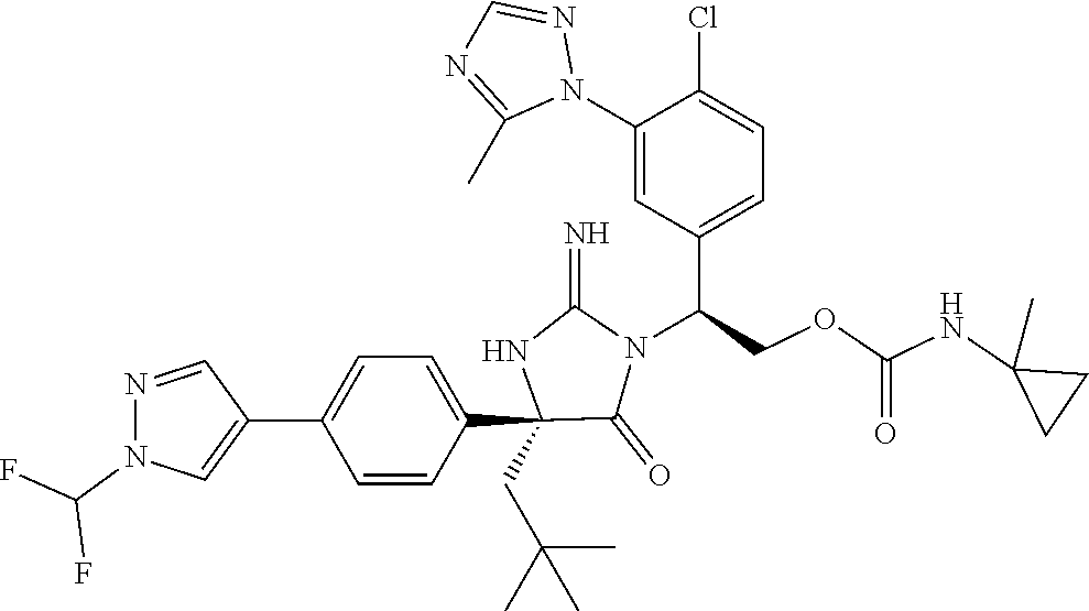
C1(C2=CC=C(C3(CC(C)(C)C)C(=O)N(C(COC(NC4(C)CC4)=O)C4=CC=C(Cl)C(N5N=CN=C5C)=C4)C(=N)N3)C=C2)=CN(C(F)F)N=C1
